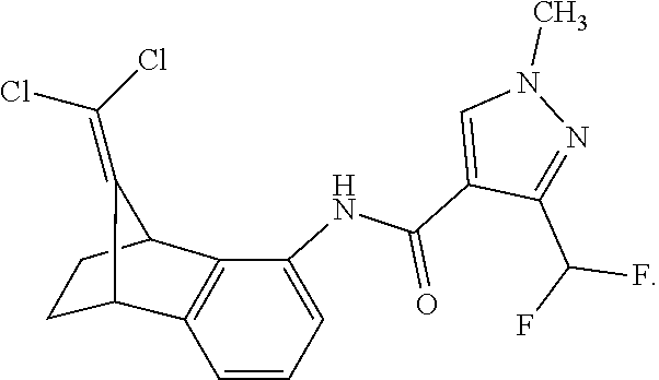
C1C2C(=C(Cl)Cl)C(C3=C2C(NC(C2=CN(C)N=C2C(F)F)=O)=CC=C3)C1
